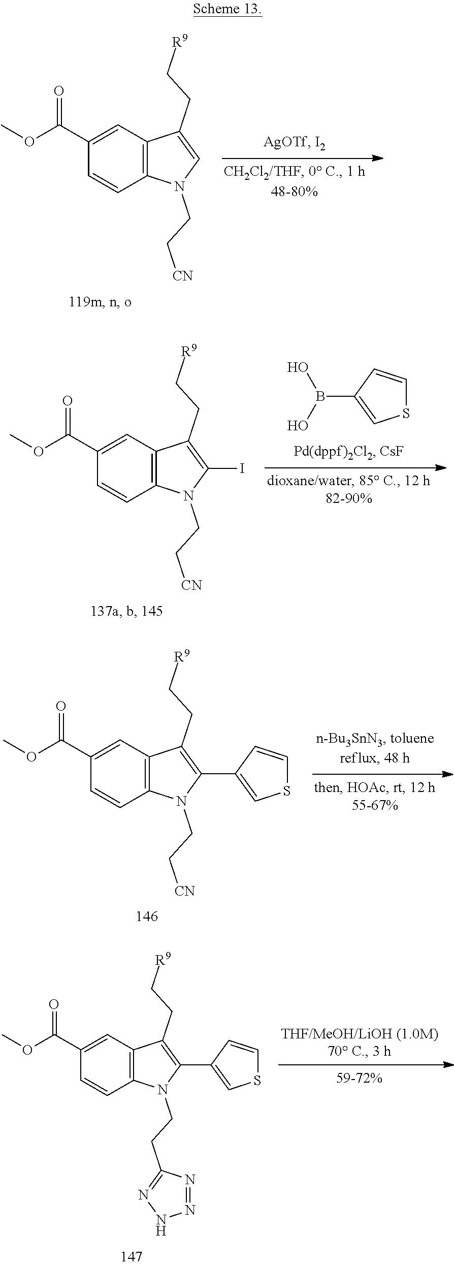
C1(C(OC)=O)=CC2=C(C=C1)N(CC[CN])C(C1=CSC=C1)=C2CC[R9].C1(C(OC)=O)=CC2=C(C=C1)N(CCC1=NNN=N1)C(C1=CSC=C1)=C2CC[R9].C1(C(OC)=O)=CC2=C(C=C1)N(CC[CN])C=C2CC[R9].S1C=CC(B(O)O)=C1.C1(C(OC)=O)=CC2=C(C=C1)N(CC[CN])C(I)=C2CC[R9]
